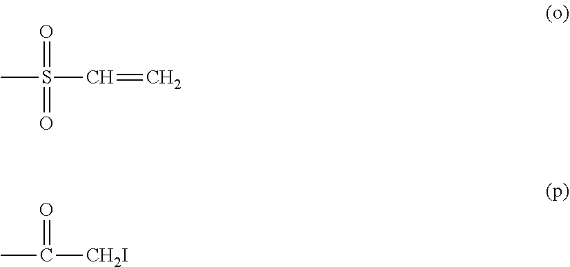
CS(C=C)(=O)=O.CC([CH2I])=O
